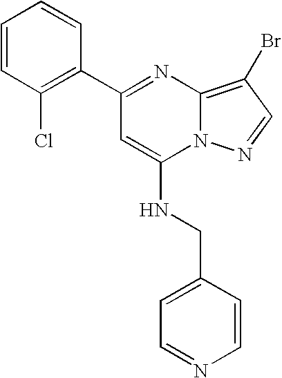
C1(C2=C(Cl)C=CC=C2)=NC2=C(Br)C=NN2C(NCC2=CC=NC=C2)=C1
